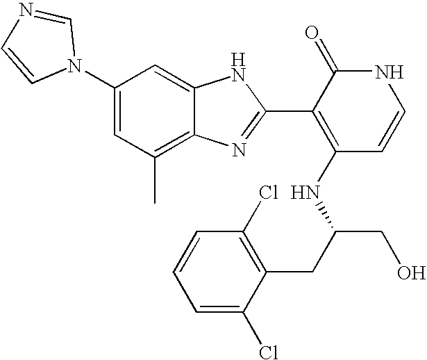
C1(C)=C2C(=CC(N3C=NC=C3)=C1)NC(C1=C(NC(CO)CC3=C(Cl)C=CC=C3Cl)C=CNC1=O)=N2
